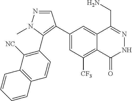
C1(C2=C(C3=C([NC])C4=C(C=C3)C=CC=C4)N(C)N=C2)=CC([CF3])=C2C(=C1)C(CN)=NNC2=O
